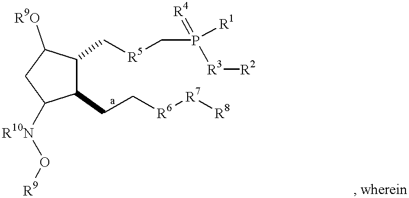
C1(C[R5]CP([R1])(=[R4])[R3][R2])C(CC[R6][R7][R8])C([R10N]O[R9])CC1[R9O]
